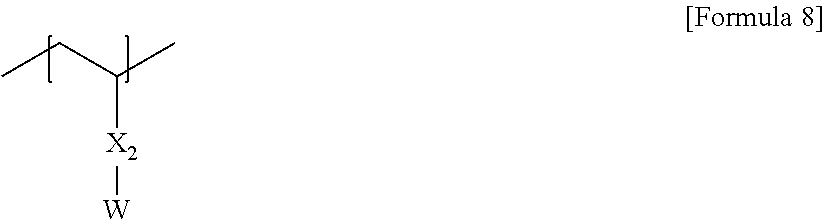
C(C)(CC)[X2][W]
